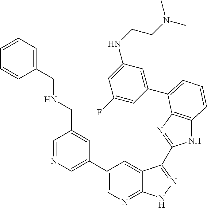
C1(C2=CN=C3C(=C2)C(C2=NC4=C(N2)C=CC=C4C2=CC(NCCN(C)C)=CC(F)=C2)=NN3)=CN=CC(CNCC2=CC=CC=C2)=C1
